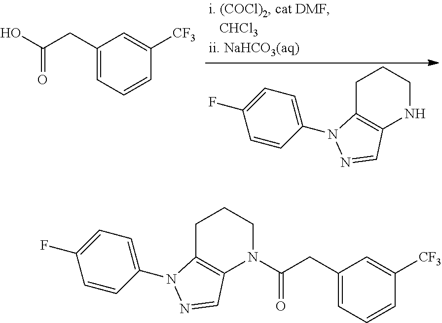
C1(CC(O)=O)=CC=CC([CF3])=C1.C1C2=C(NCC1)C=NN2C1=CC=C(F)C=C1.C1C2=C(N(C(CC3=CC=CC([CF3])=C3)=O)CC1)C=NN2C1=CC=C(F)C=C1
